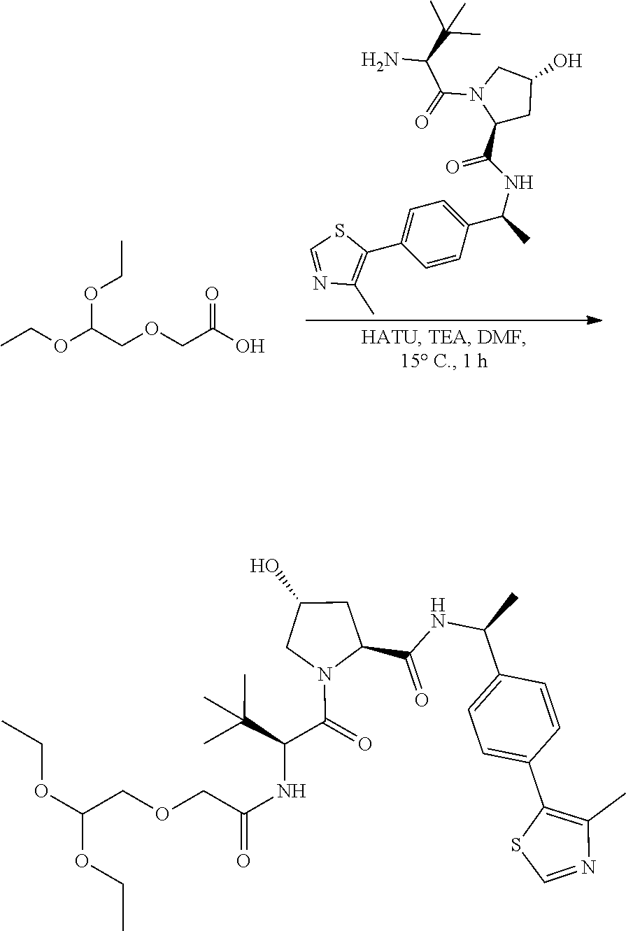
C1=CC(C(NC(=O)C2CC(O)CN2C(C(NC(COCC(OCC)OCC)=O)C(C)(C)C)=O)C)=CC=C1C1=C(C)N=CS1.C1=CC(C(NC(=O)C2CC(O)CN2C(C(N)C(C)(C)C)=O)C)=CC=C1C1=C(C)N=CS1.CCOC(COCC(O)=O)OCC
